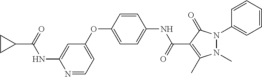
C1(OC2=CC=C(NC(C3=C(C)N(C)N(C4=CC=CC=C4)C3=O)=O)C=C2)=CC=NC(NC(C2CC2)=O)=C1
